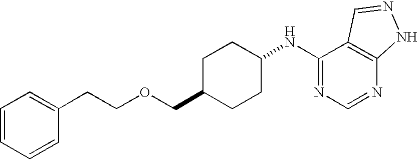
C1C(COCCC2=CC=CC=C2)CCC(NC2=NC=NC3=C2C=NN3)C1
